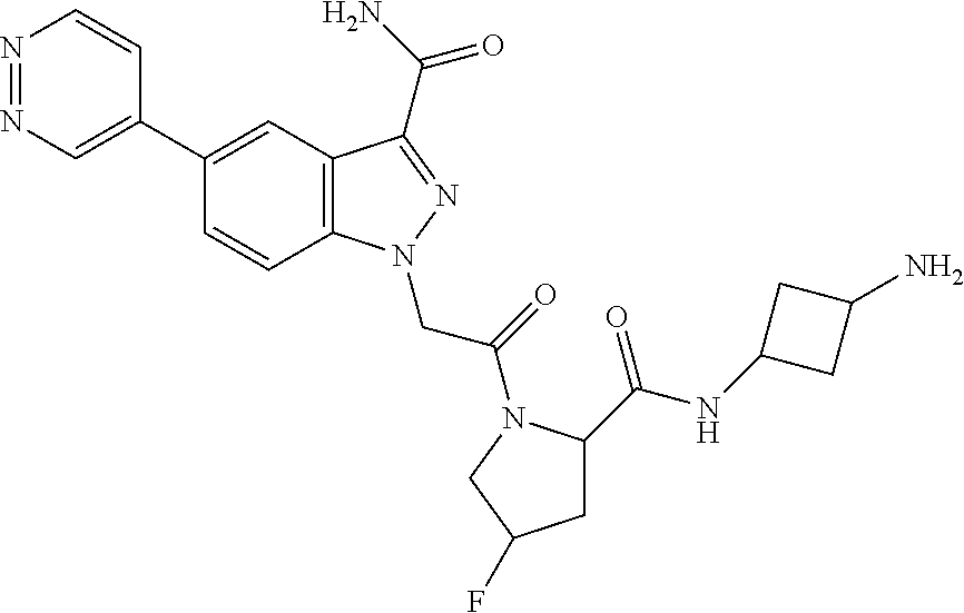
N1=NC=C(C2=CC3=C(C=C2)N(CC(=O)N2C(C(=O)NC4CC(N)C4)CC(F)C2)N=C3C(=O)N)C=C1
